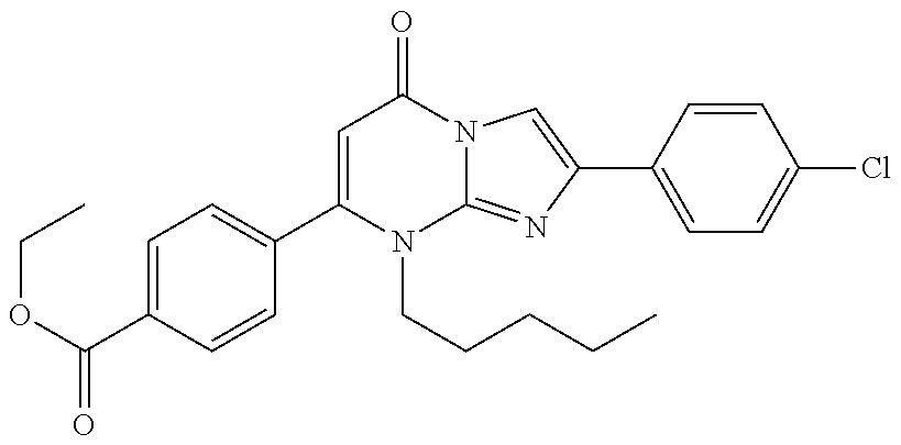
C1(C(OCC)=O)=CC=C(C2=CC(=O)N3C(=NC(C4=CC=C(Cl)C=C4)=C3)N2CCCCC)C=C1
